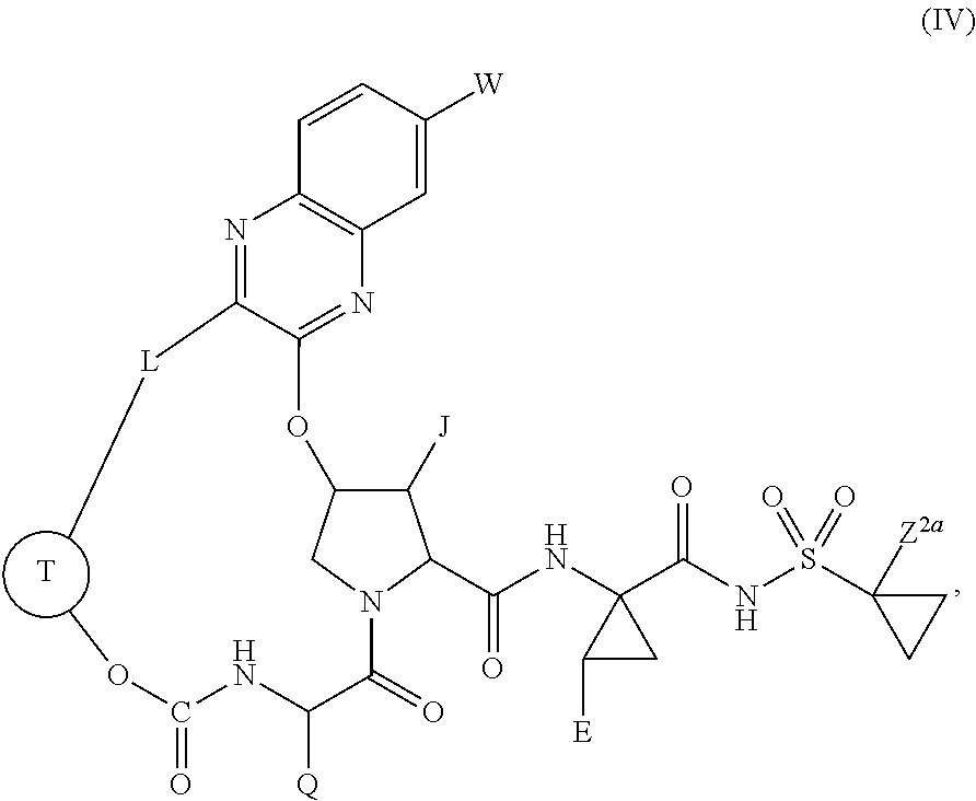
C1([J])C(OC2=NC3=C(N=C2[L]C)C=CC([W])=C3)CN(C(=O)C(NC(OC)=O)[Q])C1C(NC1(C(NS(C2([Z2a])CC2)(=O)=O)=O)C([E])C1)=O.[T]
